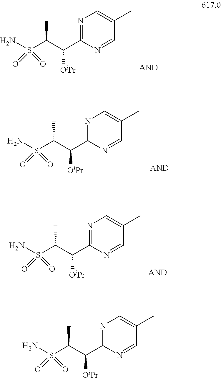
N1=C(C(C(S(N)(=O)=O)C)[OiPr])N=CC(C)=C1.N1=C(C(C(S(N)(=O)=O)C)[OiPr])N=CC(C)=C1.N1=C(C(C(S(N)(=O)=O)C)[OiPr])N=CC(C)=C1.N1=C(C(C(S(N)(=O)=O)C)[OiPr])N=CC(C)=C1
